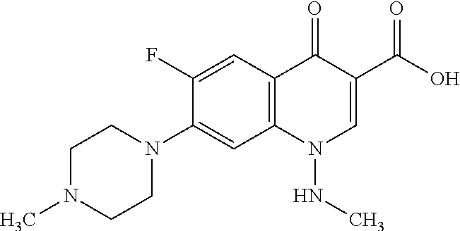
C12=C(C=C(F)C(N3CCN(C)CC3)=C1)C(=O)C(C(=O)O)=CN2NC
